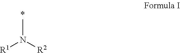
CN([R2])[R1].*
